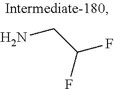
NCC(F)F
